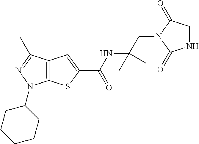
C12=C(C(C)=NN1C1CCCCC1)C=C(C(NC(CN1C(=O)NCC1=O)(C)C)=O)S2
